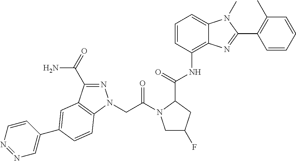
C12=C(NC(C3CC(F)CN3C(CN3N=C(C(=O)N)C4=C3C=CC(C3=CN=NC=C3)=C4)=O)=O)C=CC=C1N(C)C(C1=C(C)C=CC=C1)=N2
